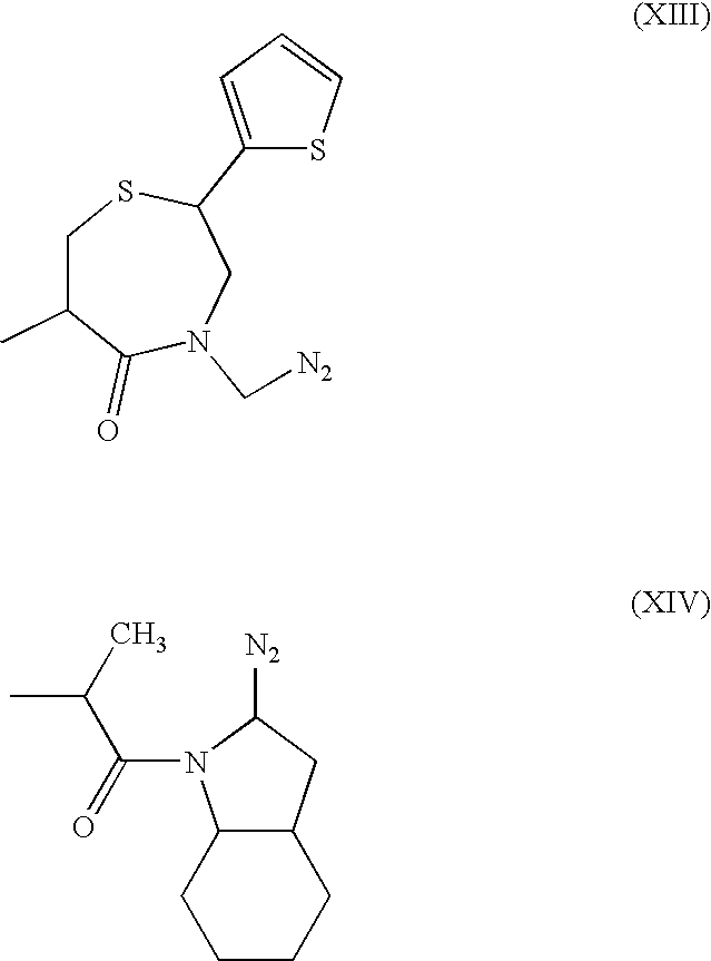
C1C(C)C(=O)N(C[N2])CC(C2=CC=CS2)S1.C(C(C)C)(=O)N1C2C(CC1[N2])CCCC2
